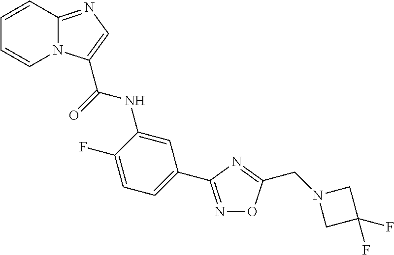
C1=CC2=NC=C(C(=O)NC3=CC(C4=NOC(CN5CC(F)(F)C5)=N4)=CC=C3F)N2C=C1
